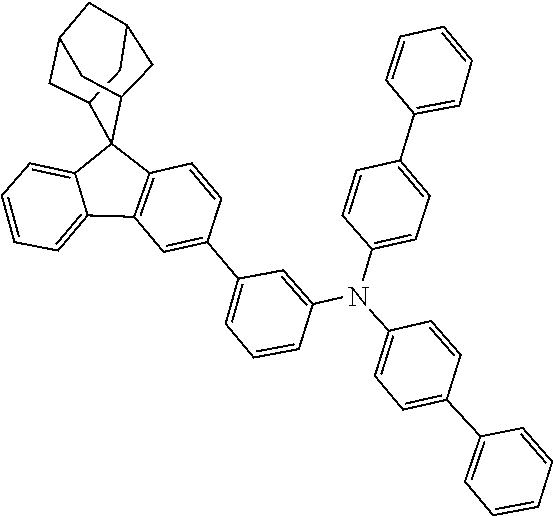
C1=CC(C2=CC=C(N(C3=CC(C4=CC5=C(C6(C7=CC=CC=C75)C5CC7CC(CC6C7)C5)C=C4)=CC=C3)C3=CC=C(C4=CC=CC=C4)C=C3)C=C2)=CC=C1
